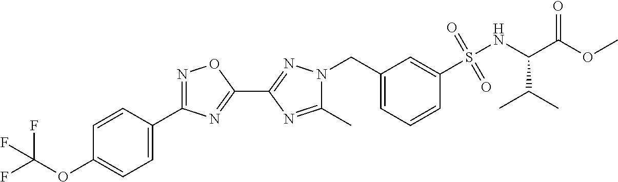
C1(C)=NC(C2=NC(C3=CC=C(OC(F)(F)F)C=C3)=NO2)=NN1CC1=CC=CC(S(NC(C(OC)=O)C(C)C)(=O)=O)=C1
